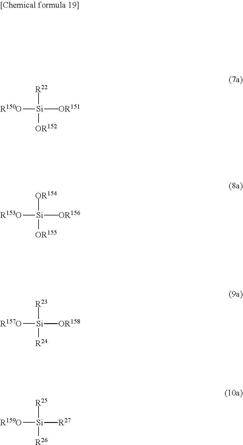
[R150O][Si]([OR151])(C)([OR152])[R22].[R153O][Si]([OR156])(C)([OR155])[OR154].[R157O][Si]([OR158])(C)([R24])[R23].[R159O][Si]([R27])(C)([R26])[R25]
